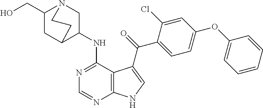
C1(CO)CC2C(NC3=NC=NC4=C3C(C(=O)C3=CC=C(OC5=CC=CC=C5)C=C3Cl)=CN4)CN1CC2
